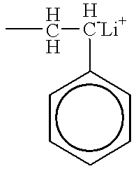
[HCH]([HC-Li+]c1ccccc1)C
